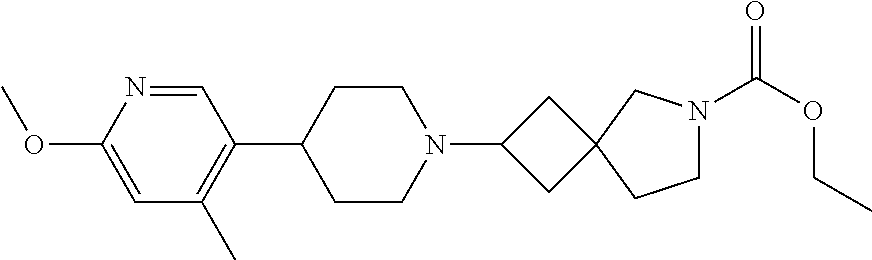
C1(C2CCN(C3CC4(C3)CCN(C(OCC)=O)C4)CC2)=C(C)C=C(OC)N=C1
